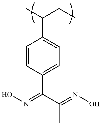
C1=CC(C(C(=NO)C)=NO)=CC=C1C(C)CC
